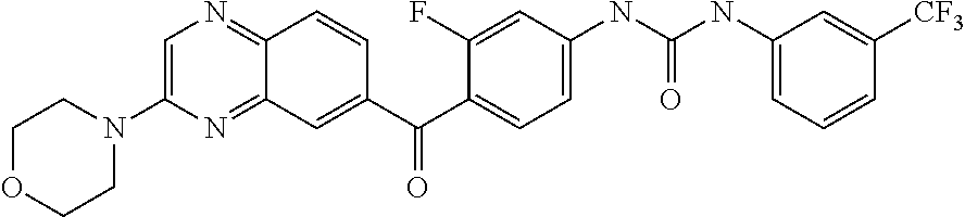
C12=NC=C(N3CCOCC3)N=C1C=C(C(C1=CC=C(NC(NC3=CC=CC([CF3])=C3)=O)C=C1F)=O)C=C2
